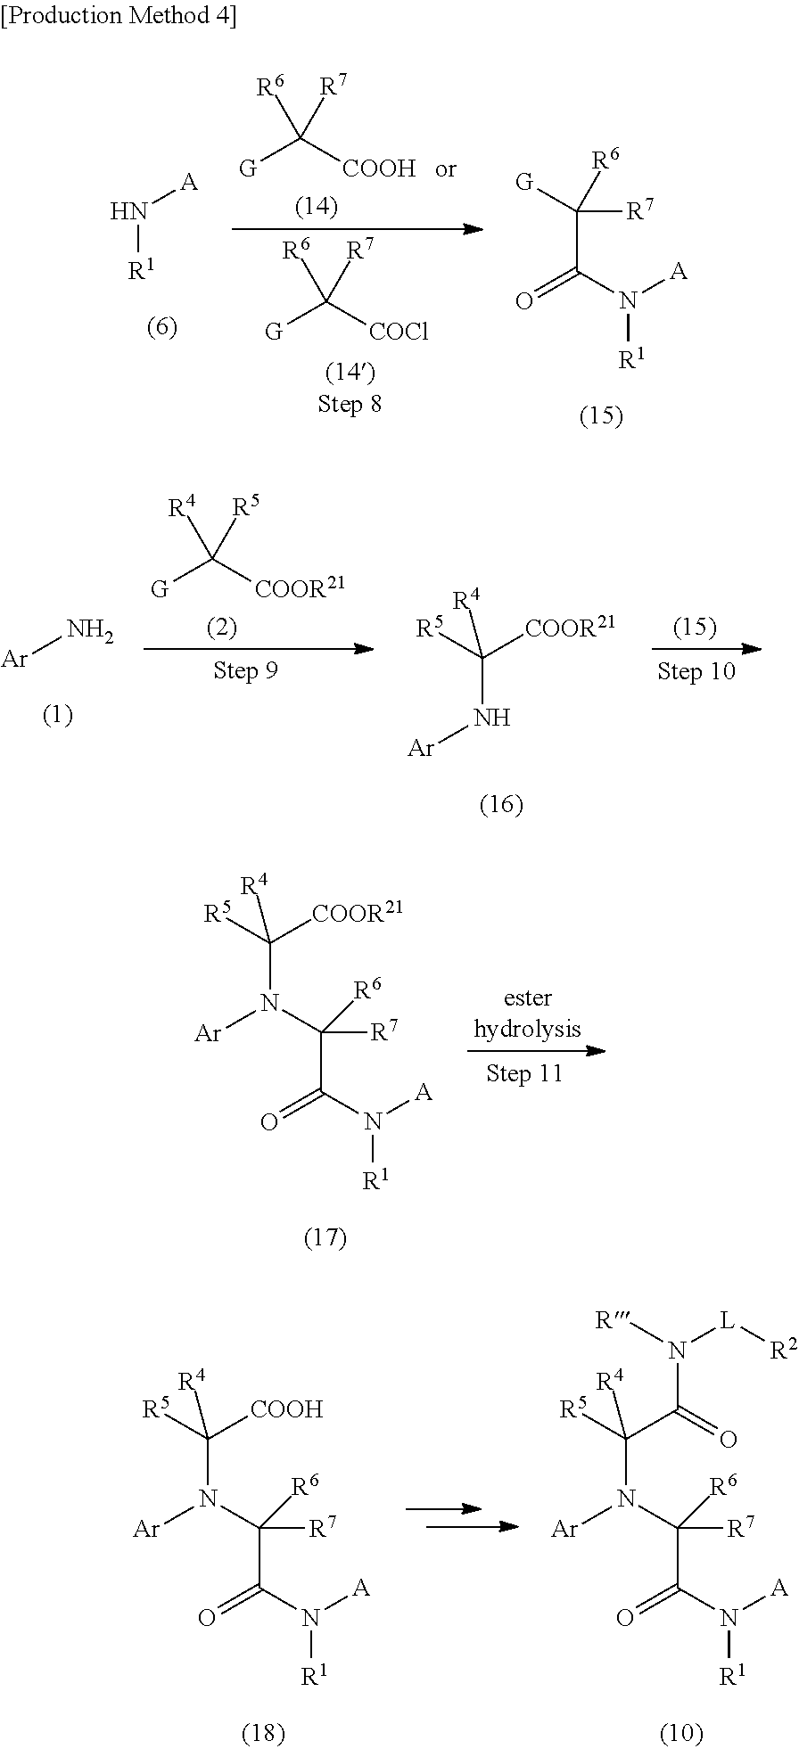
[G]C([COOR21])([R4])[R5].[Ar]N.C([COOR21])(N[Ar])([R5])[R4].C([COOR21])(N([Ar])C([R7])(C(=O)N([R1])[A])[R6])([R5])[R4].C([COOH])(N([Ar])C([R7])(C(=O)N([R1])[A])[R6])([R5])[R4].C(C(=O)N([L][R2])[R])(N([Ar])C([R7])(C(=O)N([R1])[A])[R6])([R5])[R4].[G]C([COOH])([R6])[R7].N([R1])[A].[G]C([COCl])([R6])[R7].C(C(=O)N([A])[R1])([R7])([G])[R6]
